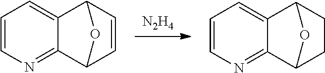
[N2H4].C1=CN=C2C3CCC(C2=C1)O3.C1=CN=C2C3C=CC(C2=C1)O3
